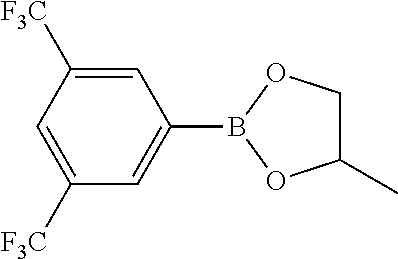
C1=C([F3C])C=C([F3C])C=C1B1OC(C)CO1
